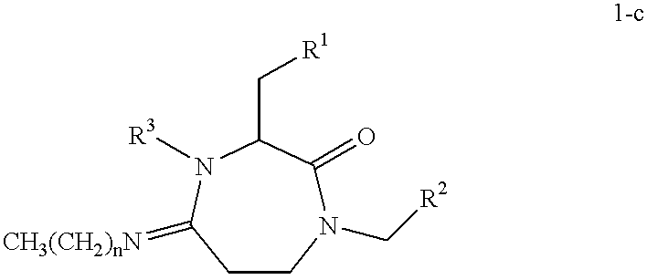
C1CN(C[R2])C(=O)C(C[R1])N([R3])C1=[CH3(CH2)nN]
